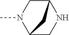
C1NC2CN(C)C1C2
